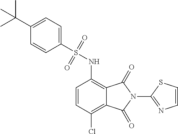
C1(C(C)(C)C)=CC=C(S(=O)(=O)NC2=C3C(=C(Cl)C=C2)C(=O)N(C2=NC=CS2)C3=O)C=C1
